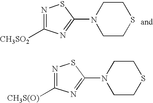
N1(C2=NC([CH3SO2])=NS2)CCSCC1.N1(C2=NC([CH3S(O)])=NS2)CCSCC1
